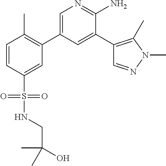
C1=CC(S(NCC(O)(C)C)(=O)=O)=CC(C2=CN=C(N)C(C3=C(C)N(C)N=C3)=C2)=C1C
